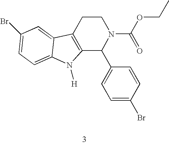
C12=C(CCN(C(=O)OCC)C1C1=CC=C(Br)C=C1)C1=CC(Br)=CC=C1N2[H]
